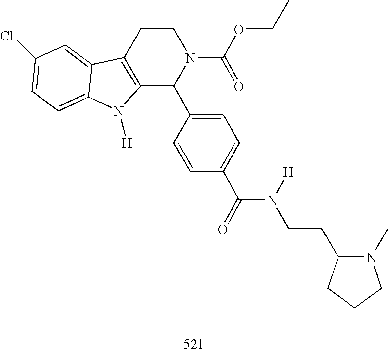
C12=C(CCN(C(OCC)=O)C1C1=CC=C(C(=O)N([H])CCC3N(C)CCC3)C=C1)C1=CC(Cl)=CC=C1N2[H]
